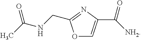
C(C1=NC(C([NH2])=O)=CO1)NC(C)=O
